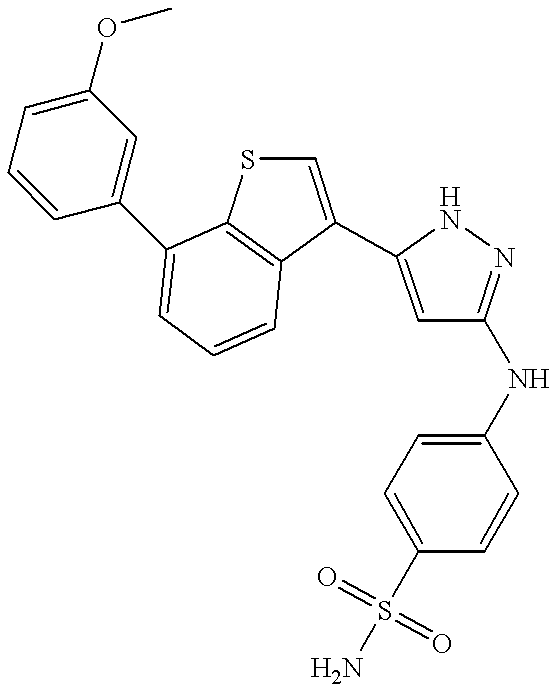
C1(NC2=NNC(C3=CSC4=C3C=CC=C4C3=CC(OC)=CC=C3)=C2)=CC=C(S(N)(=O)=O)C=C1
